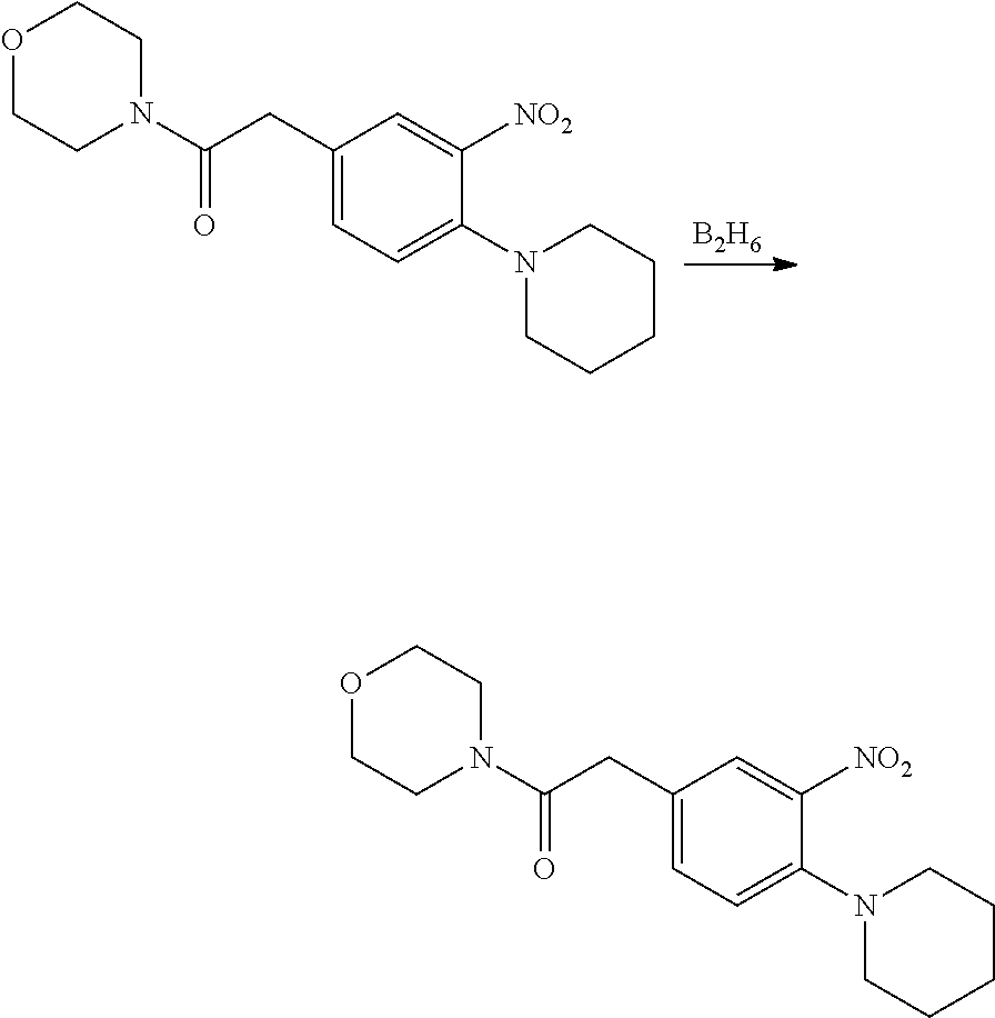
[B2H6].C1(CC(N2CCOCC2)=O)=CC=C(N2CCCCC2)C([NO2])=C1.C1(CC(N2CCOCC2)=O)=CC=C(N2CCCCC2)C([NO2])=C1
